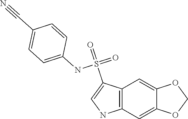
C12=CC3=C(C=C1OCO2)NC=C3S(=O)(=O)NC1=CC=C(C#N)C=C1
